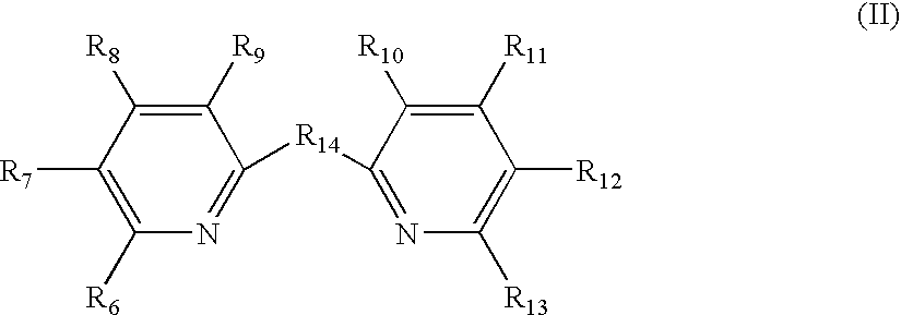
C1([R9])=C([R8])C([R7])=C([R6])N=C1[R14]C1=NC([R13])=C([R12])C([R11])=C1[R10]
